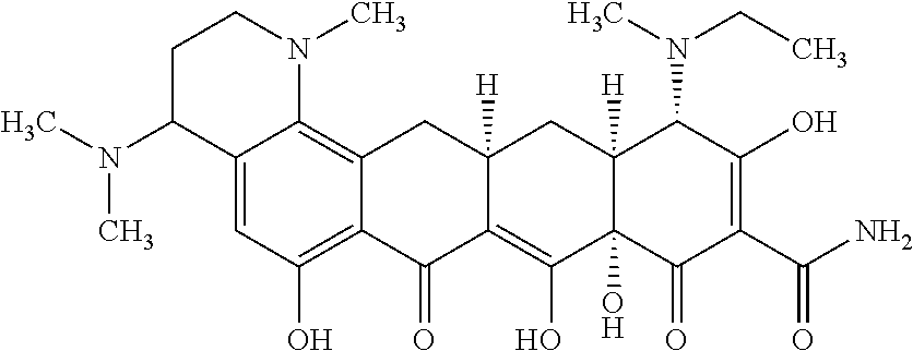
C12=CC(O)=C3C(=C1N(C)CCC2N(C)C)CC1([H])CC2([H])C(N(CC)C)C(O)=C(C(=O)N)C(=O)C2(O)C(O)=C1C3=O
